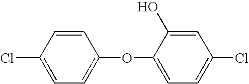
C1=CC(Cl)=CC=C1OC1=CC=C(Cl)C=C1O
